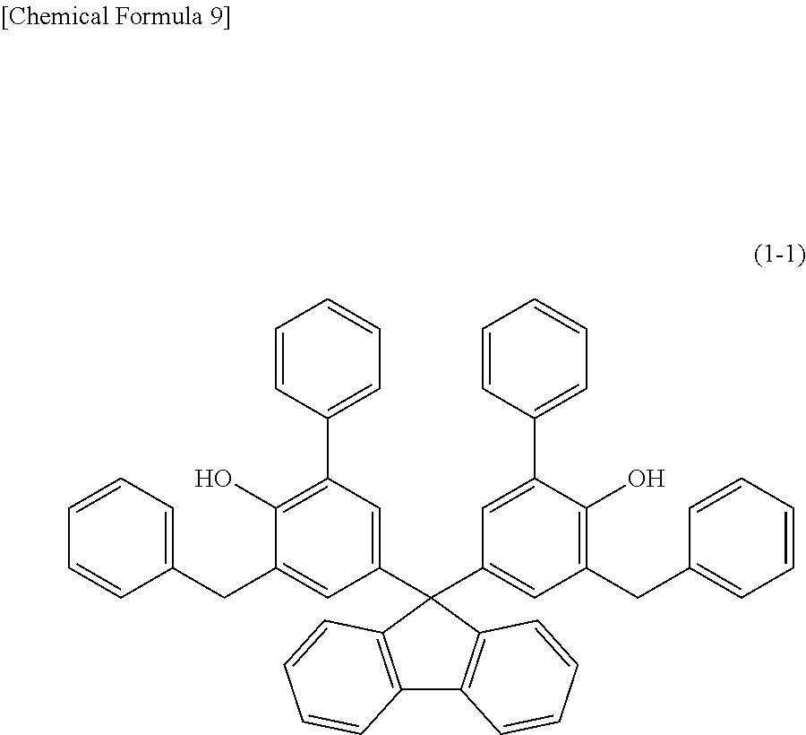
C1(CC2=CC(C3(C4=CC(CC5=CC=CC=C5)=C(O)C(C5=CC=CC=C5)=C4)C4=C(C5=C3C=CC=C5)C=CC=C4)=CC(C3=CC=CC=C3)=C2O)=CC=CC=C1
